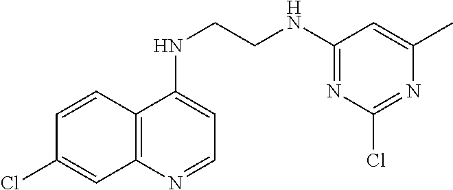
C12=C(N=CC=C1NCCNC1=NC(Cl)=NC(C)=C1)C=C(Cl)C=C2
